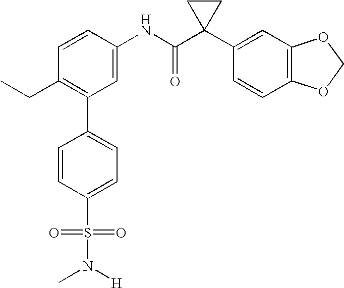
C1(C2=C(CC)C=CC(NC(C3(C4=CC5=C(C=C4)OCO5)CC3)=O)=C2)=CC=C(S(=O)(=O)N([H])C)C=C1
